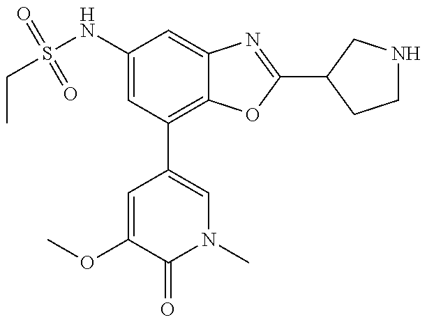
CCS(NC1=CC(C2=CN(C)C(=O)C(OC)=C2)=C2C(=C1)N=C(C1CNCC1)O2)(=O)=O
